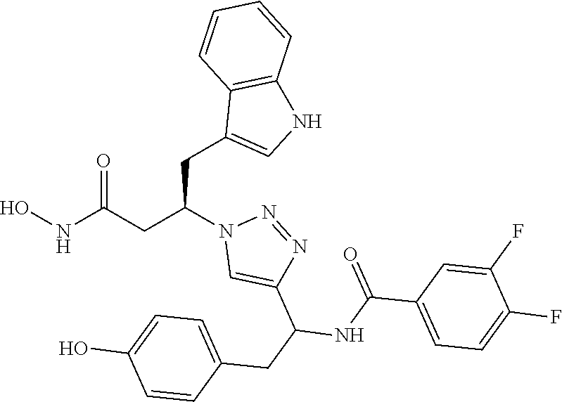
C1(CC(CC(NO)=O)N2C=C(C(NC(C3=CC=C(F)C(F)=C3)=O)CC3=CC=C(O)C=C3)N=N2)=CNC2=C1C=CC=C2
